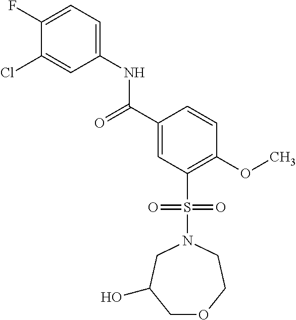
C1(F)=CC=C(NC(C2=CC(S(N3CC(O)COCC3)(=O)=O)=C(OC)C=C2)=O)C=C1Cl
